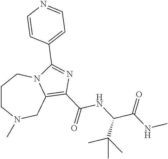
C1CN(C)CC2=C(C(=O)NC(C(NC)=O)C(C)(C)C)N=C(C3=CC=NC=C3)N2C1
